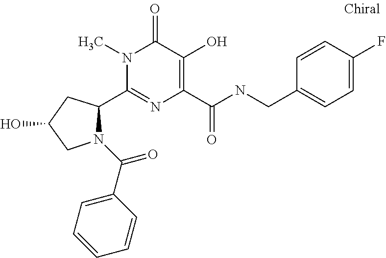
C1(C2N(C(C3=CC=CC=C3)=O)CC(O)C2)=NC(C(NCC2=CC=C(F)C=C2)=O)=C(O)C(=O)N1C
